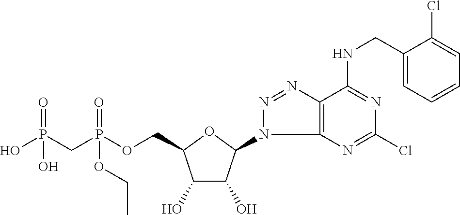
C1(O)C(O)C(N2C3=C(N=N2)C(NCC2=CC=CC=C2Cl)=NC(Cl)=N3)OC1COP(CP(O)(=O)O)(=O)OCC
